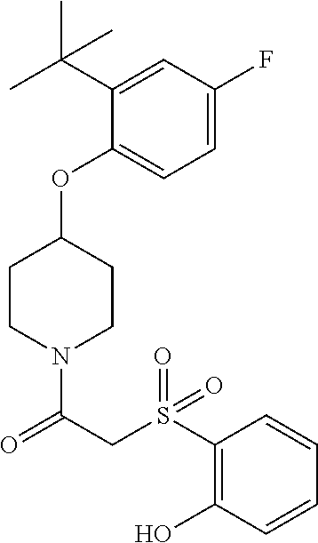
C1=C(F)C=C(C(C)(C)C)C(OC2CCN(C(CS(C3=C(O)C=CC=C3)(=O)=O)=O)CC2)=C1
